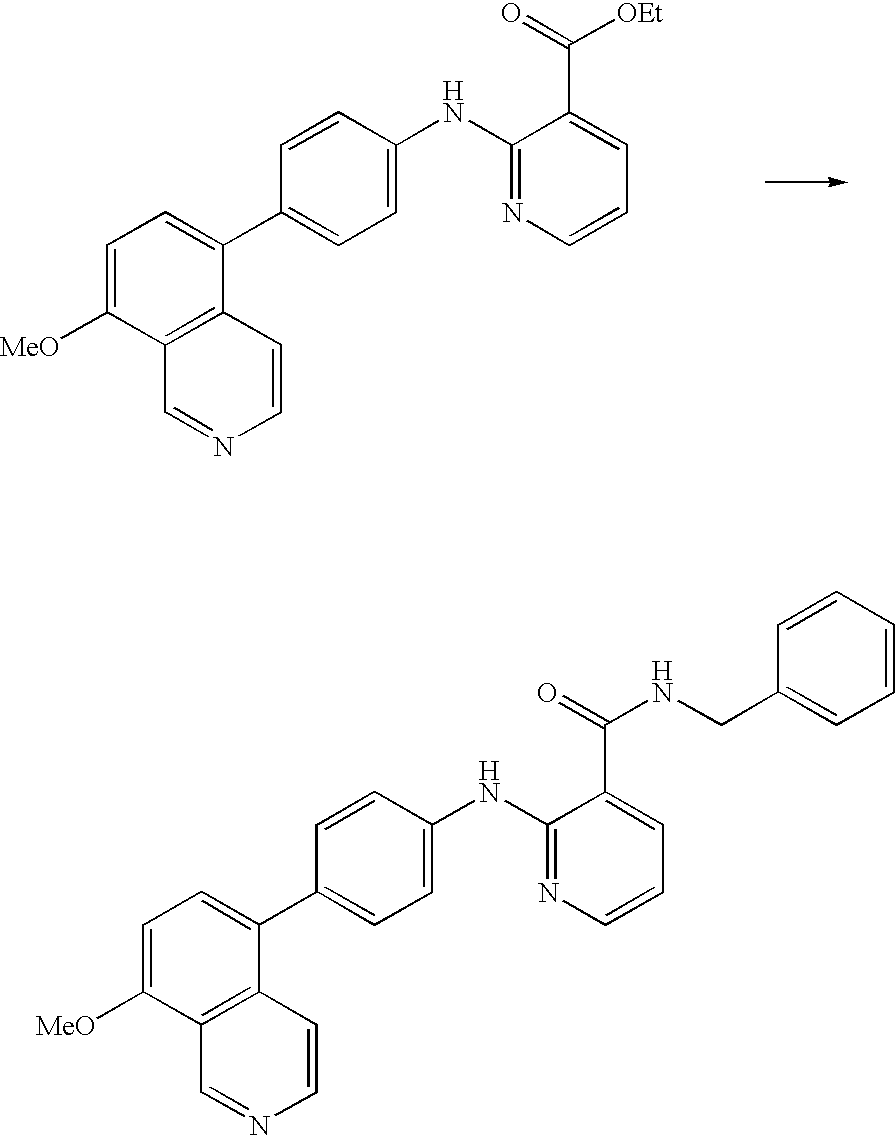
C1=C([MeO])C2=C(C(C3=CC=C(NC4=NC=CC=C4C(=O)[OEt])C=C3)=C1)C=CN=C2.C1=C([MeO])C2=C(C(C3=CC=C(NC4=NC=CC=C4C(NCC4=CC=CC=C4)=O)C=C3)=C1)C=CN=C2
